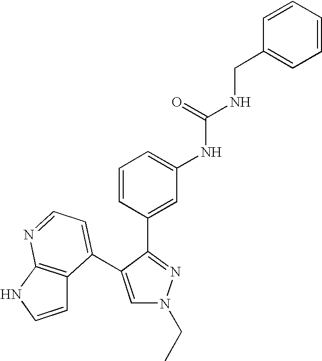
C(NC(=O)NC1=CC=CC(C2=NN(CC)C=C2C2=CC=NC3=C2C=CN3)=C1)C1=CC=CC=C1
